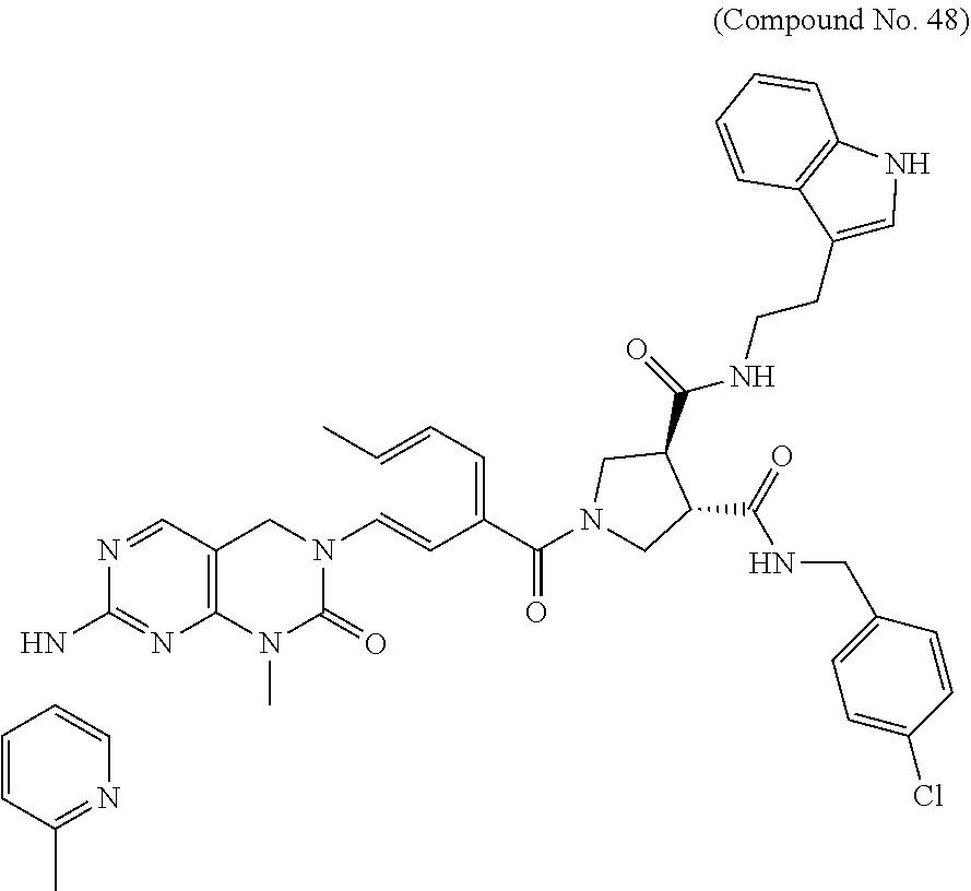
NC1=NC2=C(C=N1)CN(C=CC(=CC=CC)C(N1CC(C(=O)NCC3=CC=C(Cl)C=C3)C(C(=O)NCCC3=CNC4=C3C=CC=C4)C1)=O)C(=O)N2C.C1=CC(C)=NC=C1
